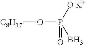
[C8H17]OP(=O)(B)[O-K+]
